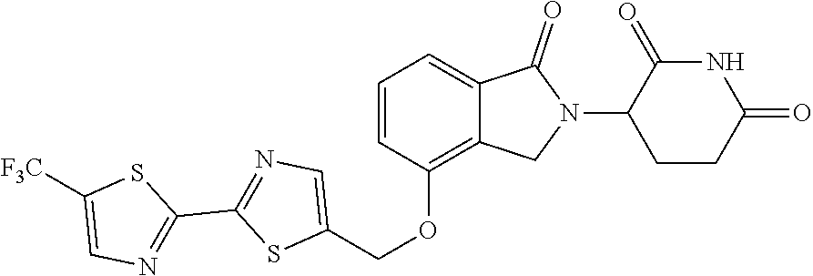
C1=CC(OCC2=CN=C(C3=NC=C([F3C])S3)S2)=C2C(=C1)C(=O)N(C1CCC(=O)NC1=O)C2
